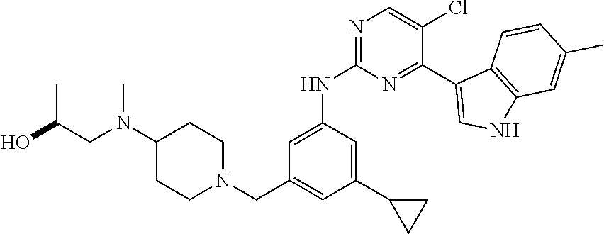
N1=C(NC2=CC(CN3CCC(N(CC(C)O)C)CC3)=CC(C3CC3)=C2)N=C(C2=CNC3=C2C=CC(C)=C3)C(Cl)=C1
